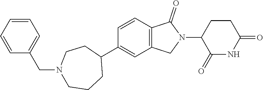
C1=CC2=C(C=C1C1CCN(CC3=CC=CC=C3)CCC1)CN(C1C(=O)NC(=O)CC1)C2=O
